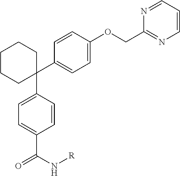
C1(C2=CC=C(OCC3=NC=CC=N3)C=C2)(C2=CC=C(C(N[R])=O)C=C2)CCCCC1
